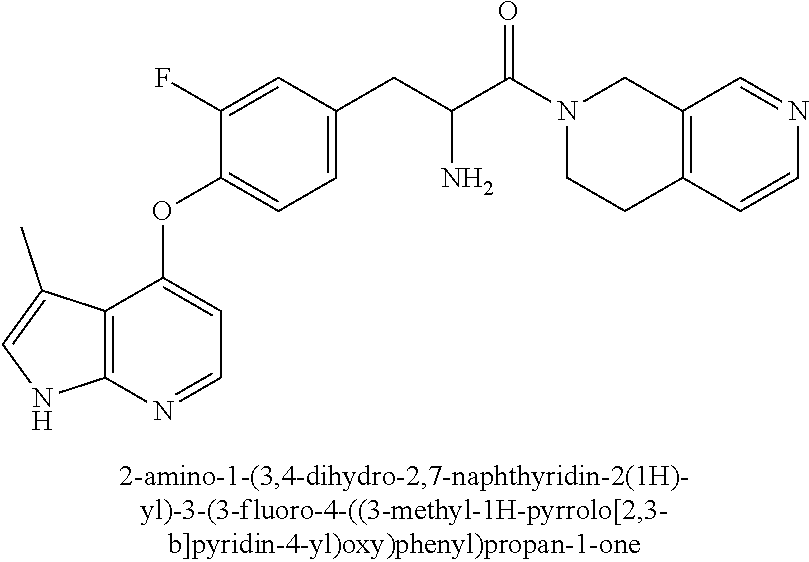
C1(F)=CC(CC(C(=O)N2CCC3=C(C2)C=NC=C3)N)=CC=C1OC1=CC=NC2=C1C(C)=CN2
